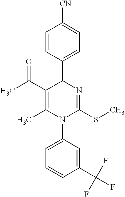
C1=CC(C2C(C(C)=O)=C(C)N(C3=CC=CC(C(F)(F)F)=C3)C(SC)=N2)=CC=C1[CN]
